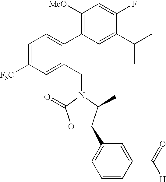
C1(CN2C(C)C(C3=CC=CC(C(=O)[H])=C3)OC2=O)=CC([F3C])=CC=C1C1=C([MeO])C=C(F)C(C(C)C)=C1
